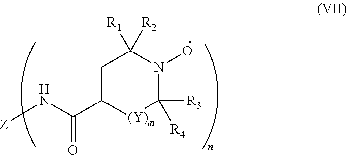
C1C(C(N[Z])=O)[(Y)m]C([R4])([R3])N(O)C1([R2])[R1]
